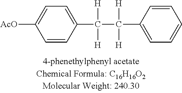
C1=CC(C([H])([H])C([H])([H])C2=CC=CC=C2)=CC=C1[AcO]
